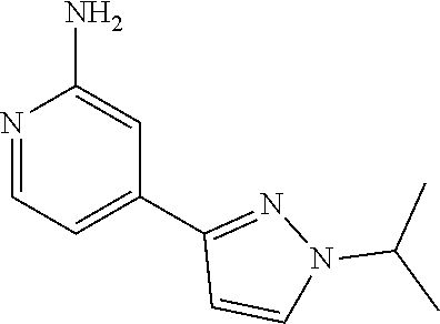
N1=CC=C(C2=NN(C(C)C)C=C2)C=C1N
